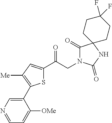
S1C(C(CN2C(=O)C3(NC2=O)CCC(F)(F)CC3)=O)=CC([Me])=C1C1=CN=CC=C1[OMe]
